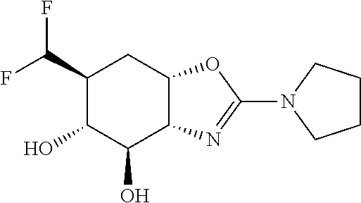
C1(C(F)F)C(O)C(O)C2C(C1)OC(N1CCCC1)=N2
